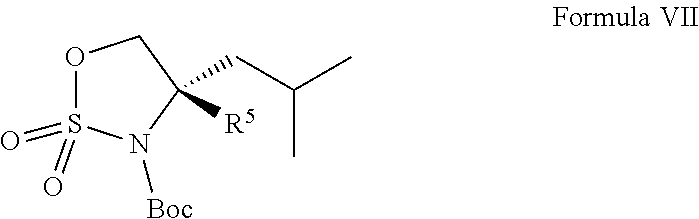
O1S(=O)(=O)N([Boc])C(CC(C)C)([R5])C1
